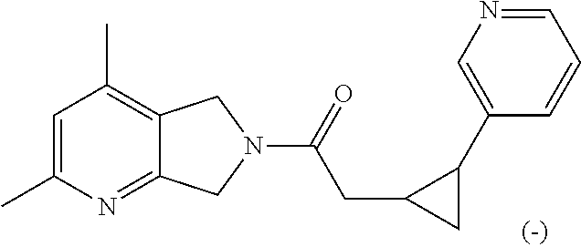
C1=C(C)N=C2C(=C1C)CN(C(=O)CC1CC1C1=CN=CC=C1)C2
